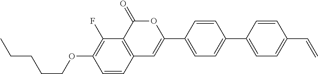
C12=C(C(=O)OC(C3=CC=C(C4=CC=C(C=C)C=C4)C=C3)=C1)C(F)=C(OCCCCC)C=C2
